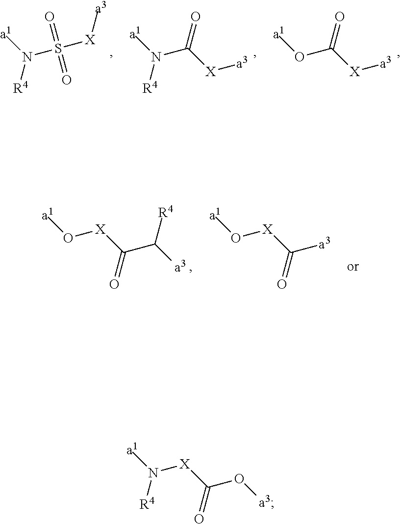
N([X]C(O[a3])=O)([a1])[R4].N([R4])(S(=O)([X][a3])=O)[a1].N([R4])(C([X][a3])=O)[a1].O(C([X][a3])=O)[a1].O([X]C(C([a3])[R4])=O)[a1].O([X]C([a3])=O)[a1]
